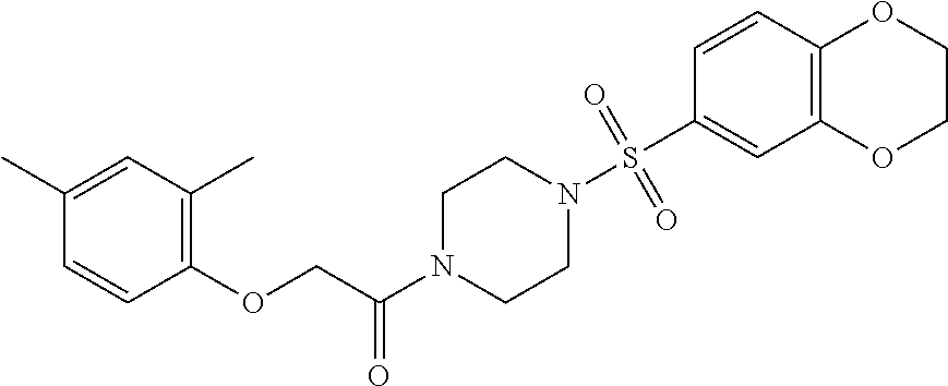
C1(C)=CC(C)=C(OCC(N2CCN(S(C3=CC4=C(C=C3)OCCO4)(=O)=O)CC2)=O)C=C1
